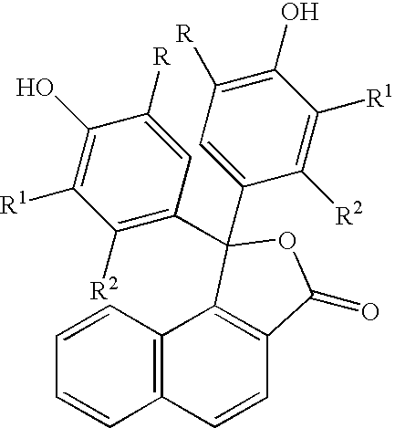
C12=C(C=CC=C1)C1=C(C=C2)C(=O)OC1(C1=C([R2])C([R1])=C(O)C([R])=C1)C1=CC([R])=C(O)C([R1])=C1[R2]
